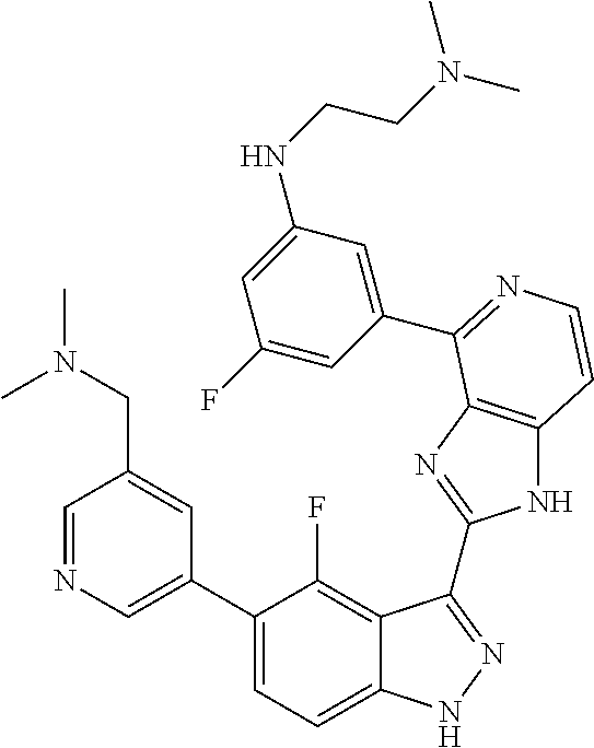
C1=C(C2=CC=C3C(=C2F)C(C2=NC4=C(N2)C=CN=C4C2=CC(NCCN(C)C)=CC(F)=C2)=NN3)C=C(CN(C)C)C=N1
